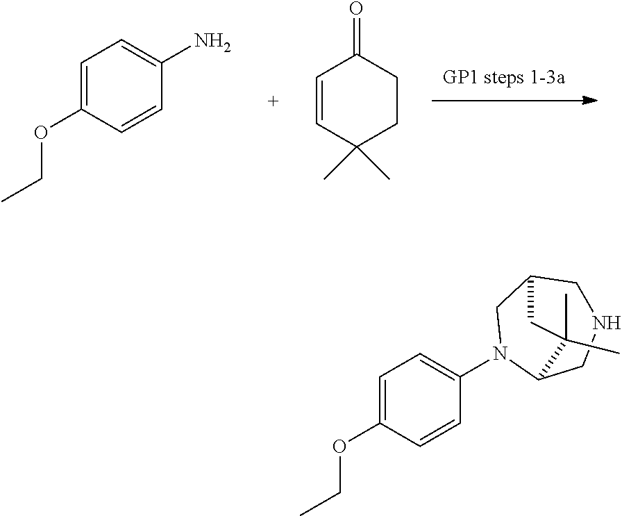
C1=C(OCC)C=CC(N)=C1.C1=CC(C)(C)CCC1=O.C1=C(OCC)C=CC(N2C3CNCC(C2)CC3(C)C)=C1
